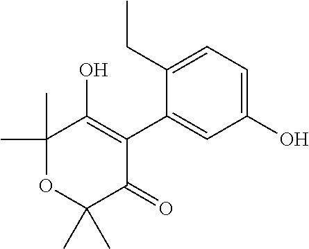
C1(C2=C(O)C(C)(C)OC(C)(C)C2=O)=CC(O)=CC=C1CC
